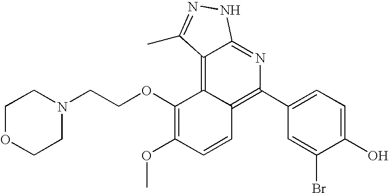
C1OCCN(CCOC2=C(OC)C=CC3=C(C4=CC=C(O)C(Br)=C4)N=C4C(=C23)C(C)=NN4)C1
